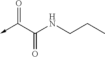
O=C(C(=O)NCCC)->C
